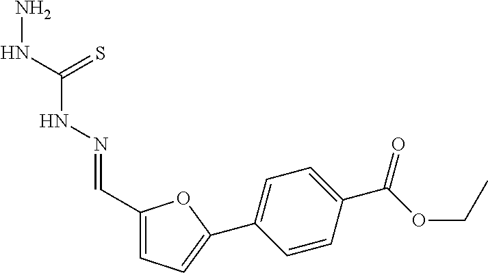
C1(C=NNC(NN)=S)=CC=C(C2=CC=C(C(OCC)=O)C=C2)O1
